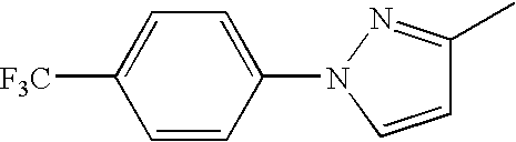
C1=CN(C2=CC=C([F3C])C=C2)N=C1C
